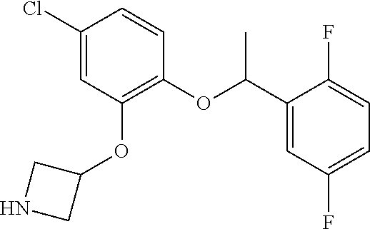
ClC1=CC(OC2CNC2)=C(OC(C2=CC(F)=CC=C2F)C)C=C1
